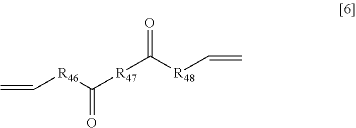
C=C[R46]C(=O)[R47]C([R48]C=C)=O
